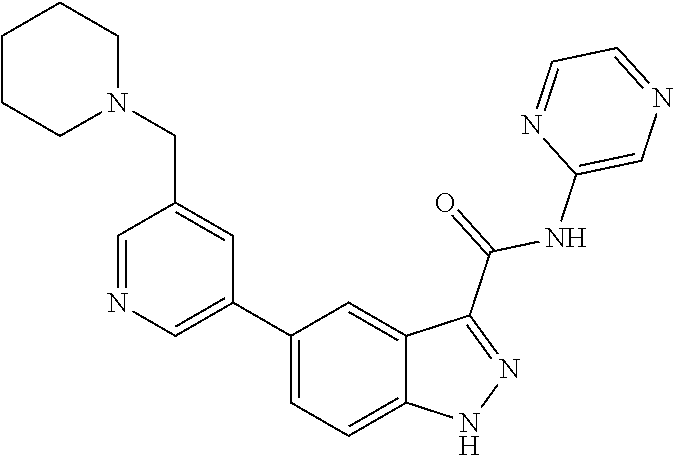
C1(C2=CN=CC(CN3CCCCC3)=C2)=CC=C2C(=C1)C(C(=O)NC1=CN=CC=N1)=NN2
